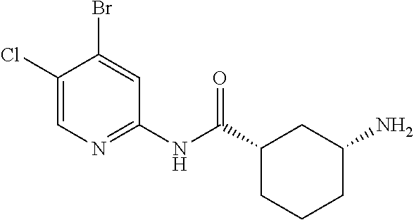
C1(Cl)=CN=C(NC(C2CCCC(N)C2)=O)C=C1Br
